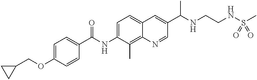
C1=C(OCC2CC2)C=CC(C(NC2=CC=C3C(=C2C)N=CC(C(NCCNS(C)(=O)=O)C)=C3)=O)=C1
